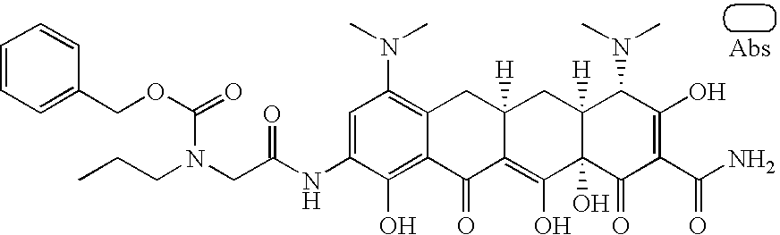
N(C1=CC(N(C)C)=C2C(=C1O)C(=O)C1=C(O)C3(O)C([H])(CC1([H])C2)C(N(C)C)C(O)=C(C(N)=O)C3=O)C(CN(CCC)C(OCC1=CC=CC=C1)=O)=O
